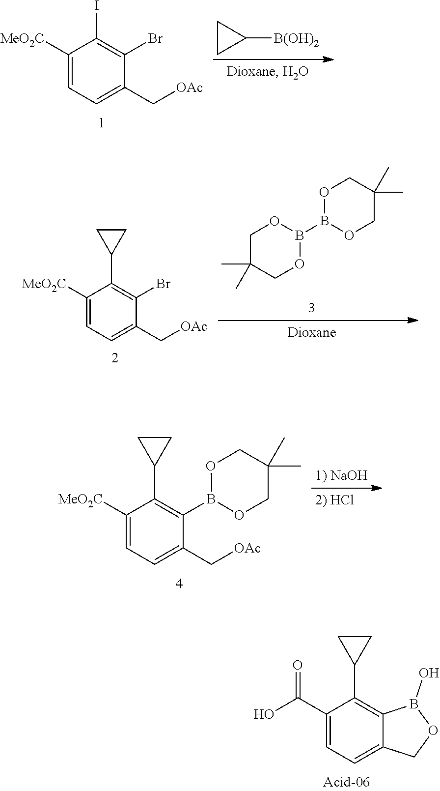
C1(C(=O)O)=CC=C2C(=C1C1CC1)B(O)OC2.C1([MeO2C])=CC=C(C[OAc])C(Br)=C1I.C1CC1[B(OH)2].C1([MeO2C])=CC=C(C[OAc])C(Br)=C1C1CC1.C1C(C)(C)COB(B2OCC(C)(C)CO2)O1.C1([MeO2C])=CC=C(C[OAc])C(B2OCC(C)(C)CO2)=C1C1CC1
